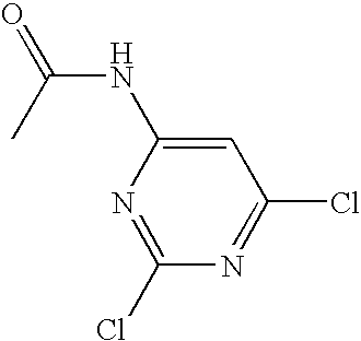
C1=C(NC(=O)C)N=C(Cl)N=C1Cl
